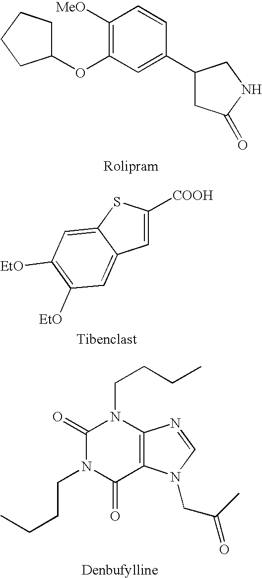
C1([MeO])=C(OC2CCCC2)C=C(C2CC(=O)NC2)C=C1.C1=C([COOH])SC2=CC([EtO])=C([EtO])C=C12.C1(=O)N(CCCC)C(=O)C2=C(N1CCCC)N=CN2CC(C)=O
